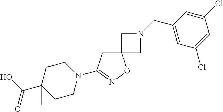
C12(CC(N3CCC(C(O)=O)(C)CC3)=NO1)CN(CC1=CC(Cl)=CC(Cl)=C1)C2
